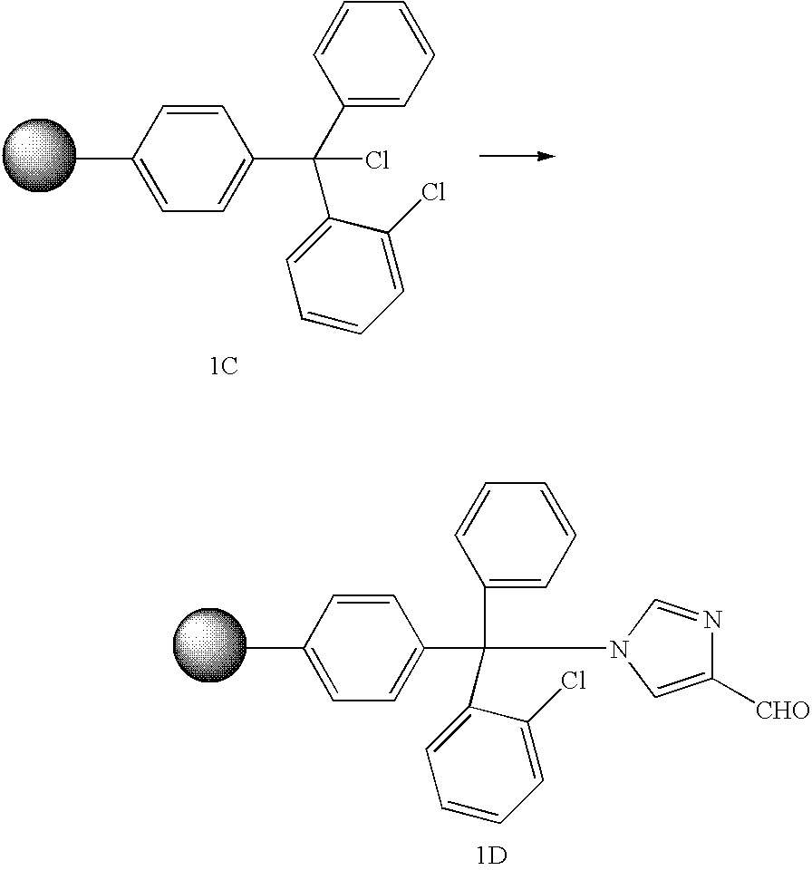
CC1=CC=C(C(C2=CC=CC=C2)(C2=CC=CC=C2Cl)Cl)C=C1.[1C].CC1=CC=C(C(C2=CC=CC=C2)(N2C=C([CHO])N=C2)C2=CC=CC=C2Cl)C=C1.[1D]
